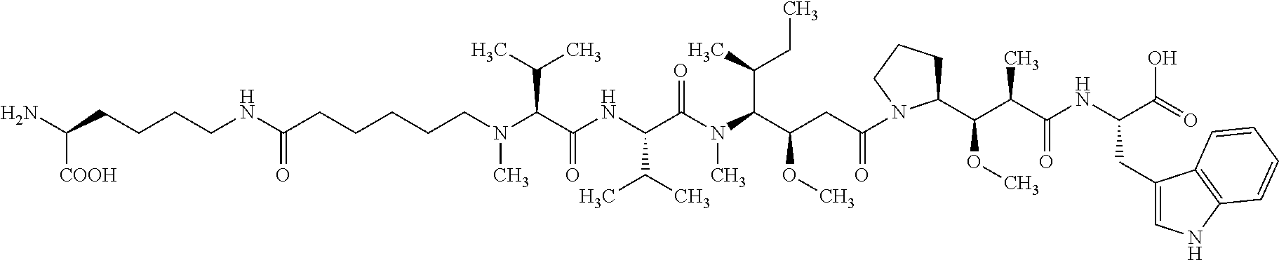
N(C(CCCCCN(C(C(NC(C(N(C(C(CC(N1C(C(C(C(NC(C(=O)O)CC2=CNC3=C2C=CC=C3)=O)C)OC)CCC1)=O)OC)C(CC)C)C)=O)C(C)C)=O)C(C)C)C)=O)CCCCC(N)[COOH]
